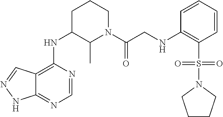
C12=C(NC3C(C)N(C(CNC4=C(S(=O)(=O)N5CCCC5)C=CC=C4)=O)CCC3)N=CN=C1NN=C2
